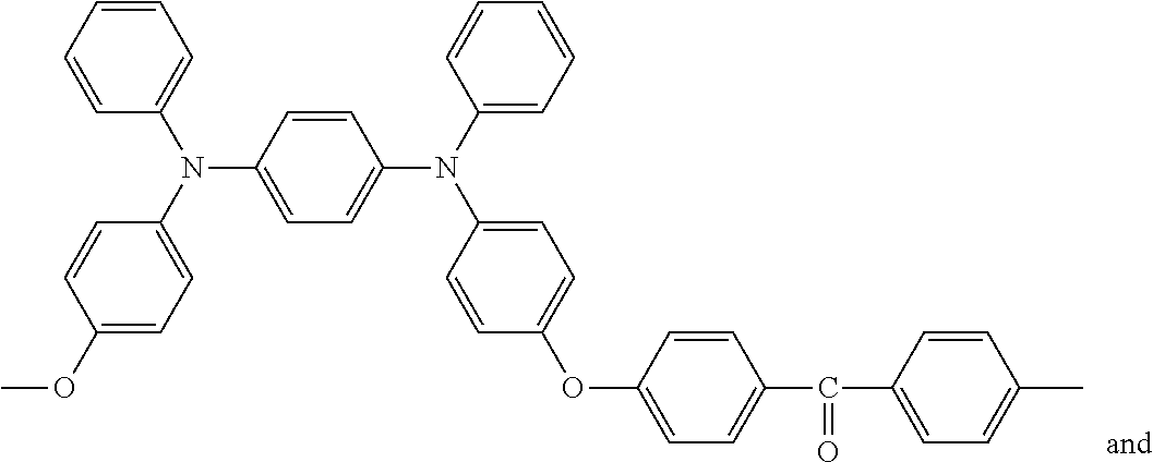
COC1=CC=C(N(C2=CC=CC=C2)C2=CC=C(N(C3=CC=CC=C3)C3=CC=C(OC4=CC=C(C(C5=CC=C(C)C=C5)=O)C=C4)C=C3)C=C2)C=C1
